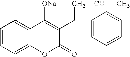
C1=CC=C2C(=C1)C([ONa])=C(C(C[CO]C)C1=CC=CC=C1)C(=O)O2
